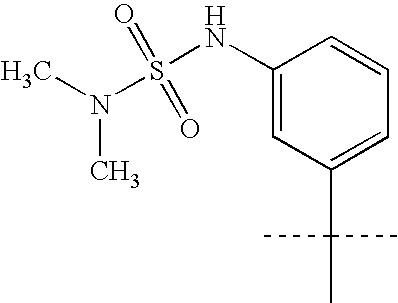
C1(NS(N(C)C)(=O)=O)=CC(C(C)(C)C)=CC=C1
